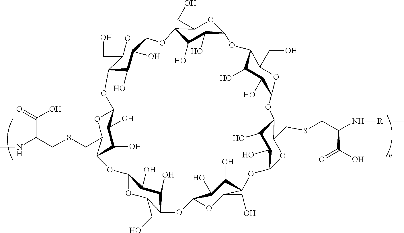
C12C(O)C(O)C(OC1CO)OC1C(O)C(O)C(OC1CO)OC1C(O)C(O)C(OC1CO)OC1C(O)C(O)C(OC1CSCC(N[R]C)C(O)=O)OC1C(O)C(O)C(OC1CO)OC1C(O)C(O)C(OC1CO)OC1C(O)C(O)C(OC1CSCC(NC)C(O)=O)O2
